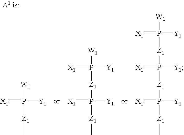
[X1]=P([Y1])([W1])[Z1]C.[X1]=P([Y1])([Z1]P(=[X1])([Y1])[W1])[Z1]C.[X1]=P([Y1])([Z1]P(=[X1])([Y1])[Z1]P([W1])(=[X1])[Y1])[Z1]C
